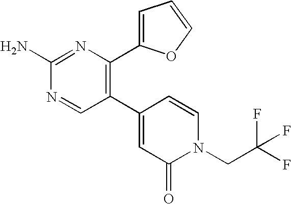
C1(C2=CC(=O)N(CC(F)(F)F)C=C2)=C(C2=CC=CO2)N=C(N)N=C1
